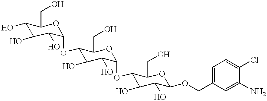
C1(O)C(CO)OC(OC2C(O)C(O)C(OC3C(O)C(O)C(OCC4=CC=C(Cl)C(N)=C4)OC3CO)OC2CO)C(O)C1O
